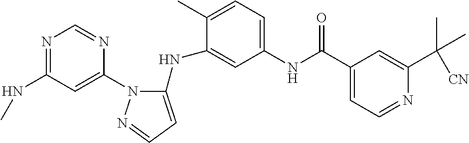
N1=C(NC)C=C(N2C(NC3=CC(NC(C4=CC=NC(C([CN])(C)C)=C4)=O)=CC=C3C)=CC=N2)N=C1
